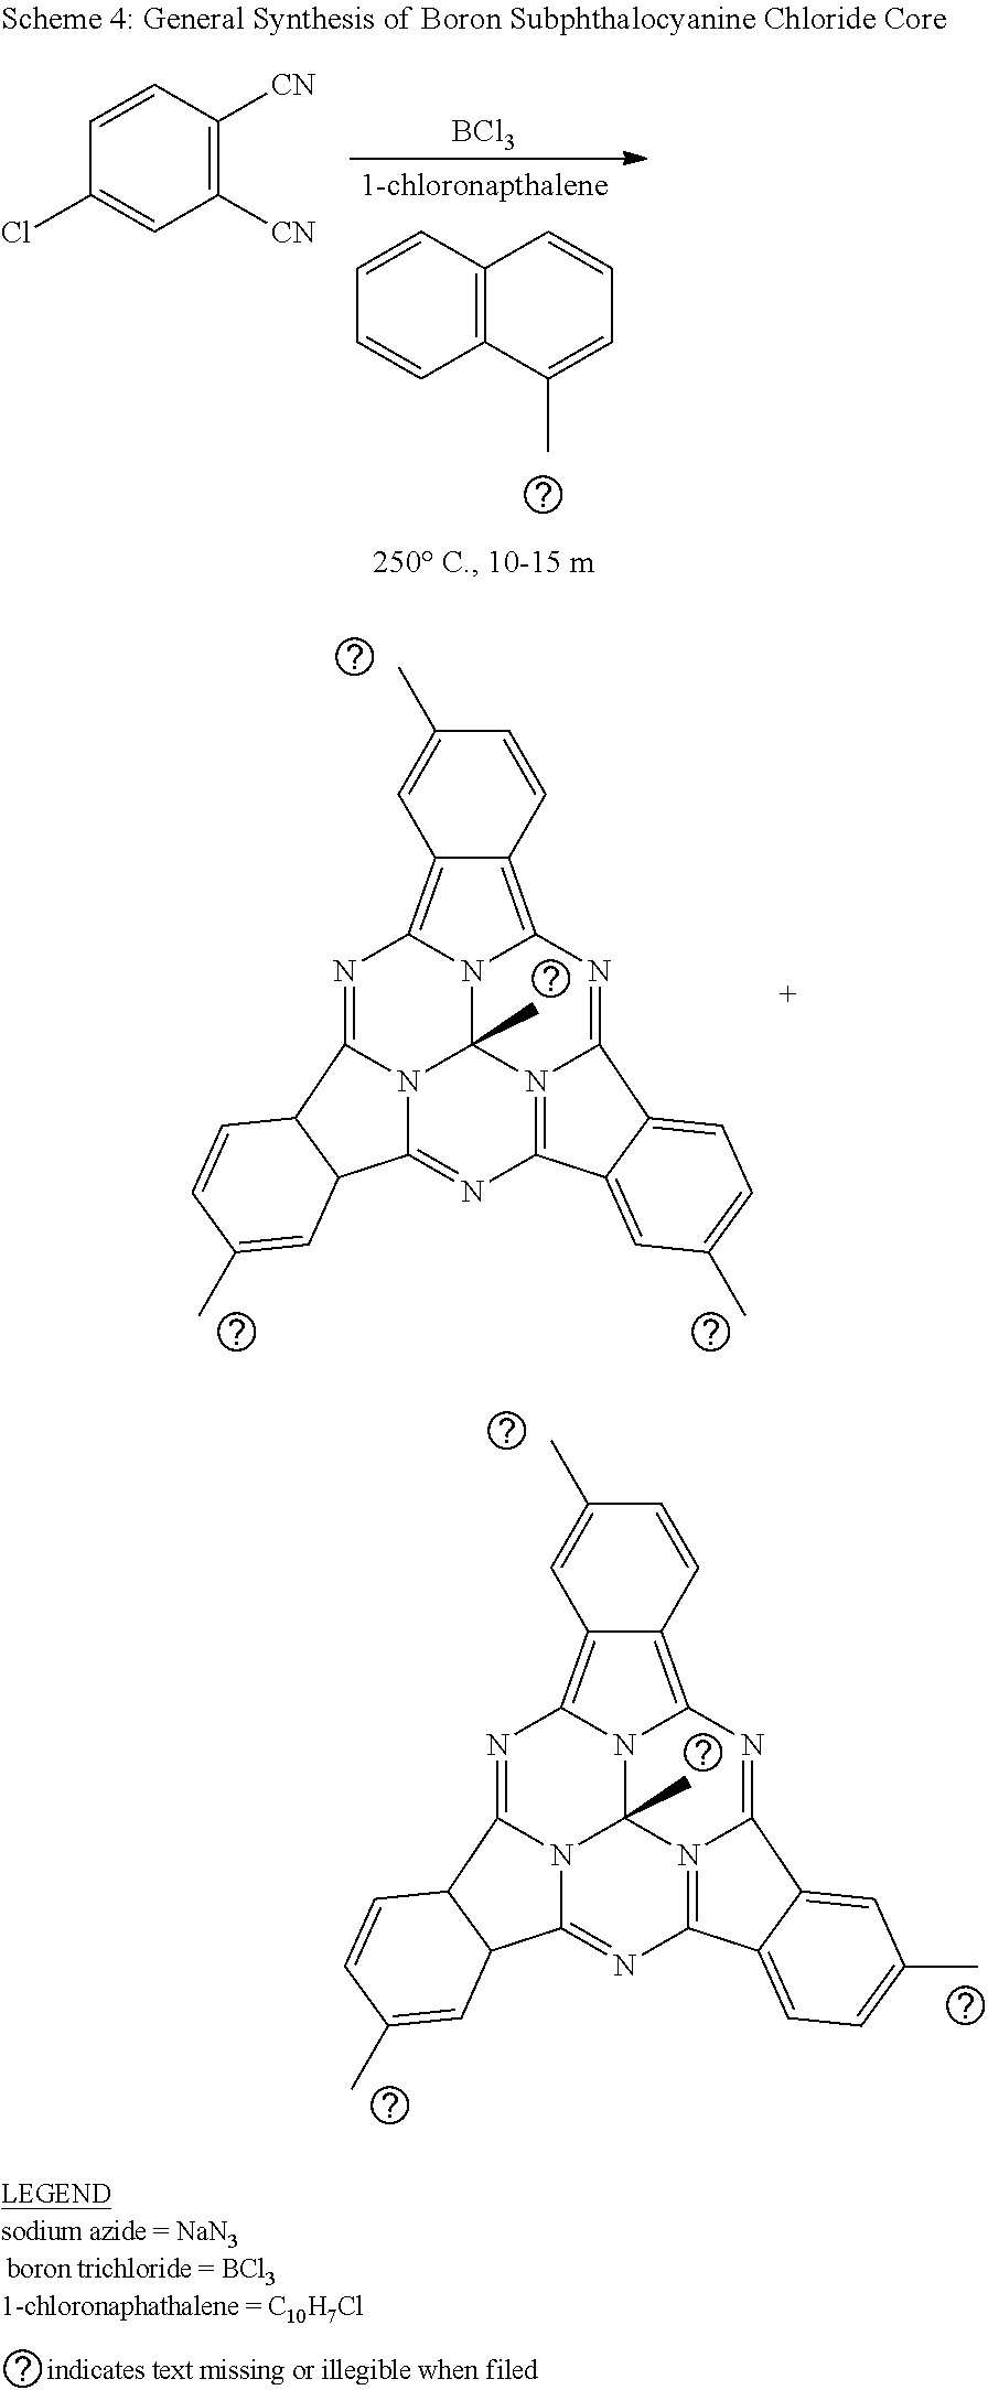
C12=C(C=CC=C1)C=CC=C2C.[BCl3].C1([CN])=C([CN])C=CC(Cl)=C1.C12=C3N4C5(C)N6C(=NC4=C1C=C(C)C=C2)C1C(C6=NC2=N5C(=N3)C3=CC(C)=CC=C23)C=C(C)C=C1.C12=C3N4C5(C)N6C(=NC4=C1C=C(C)C=C2)C1C(C6=NC2=N5C(=N3)C3=CC=C(C)C=C23)C=C(C)C=C1
